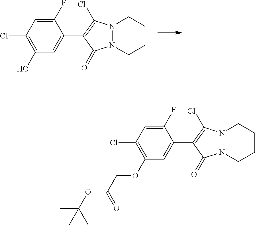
C1(O)=C(Cl)C=C(F)C(C2=C(Cl)N3N(C2=O)CCCC3)=C1.C1(OCC(OC(C)(C)C)=O)=C(Cl)C=C(F)C(C2=C(Cl)N3N(C2=O)CCCC3)=C1
